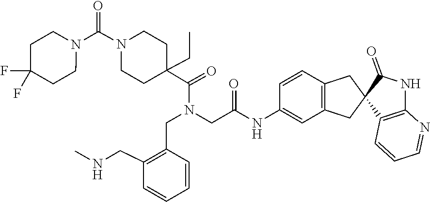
C1C(C(=O)N(CC2=C(CNC)C=CC=C2)CC(=O)NC2=CC3=C(C=C2)CC2(C(=O)NC4=C2C=CC=N4)C3)(CC)CCN(C(N2CCC(F)(F)CC2)=O)C1
